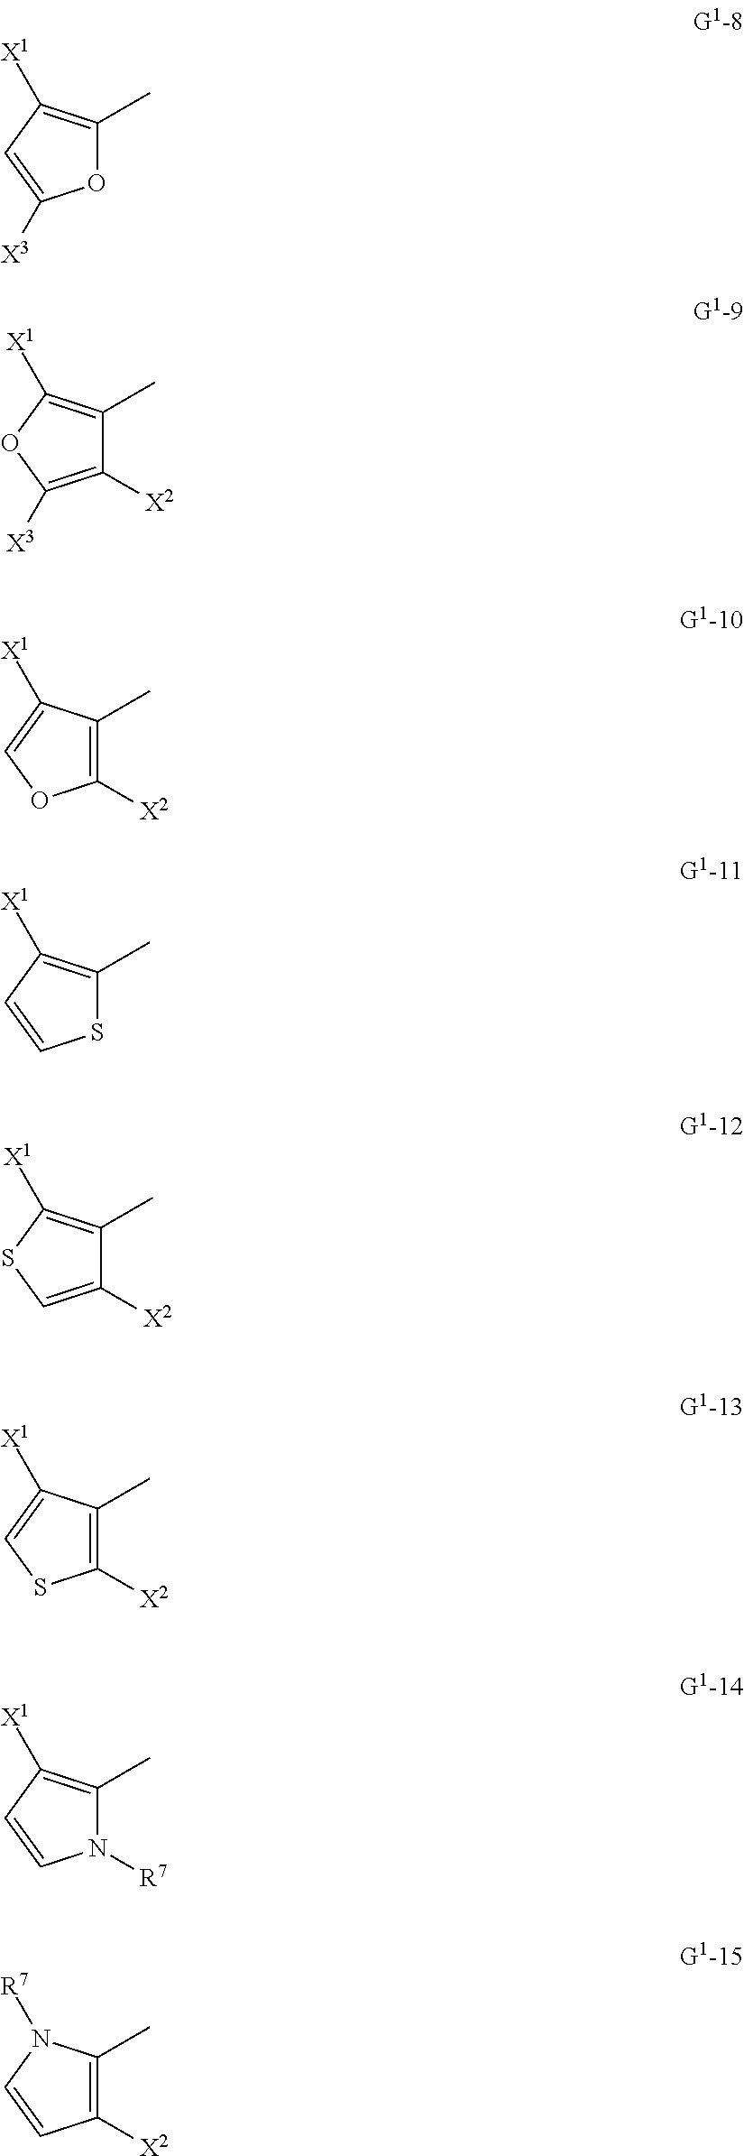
O1C(C)=C([X1])C=C1[X3].C1([X2])=C([X3])OC([X1])=C1C.C1([X2])=C(C)C([X1])=CO1.S1C(C)=C([X1])C=C1.C1([X2])=CSC([X1])=C1C.C1([X2])=C(C)C([X1])=CS1.N1([R7])C(C)=C([X1])C=C1.C1([X2])=C(C)N([R7])C=C1
